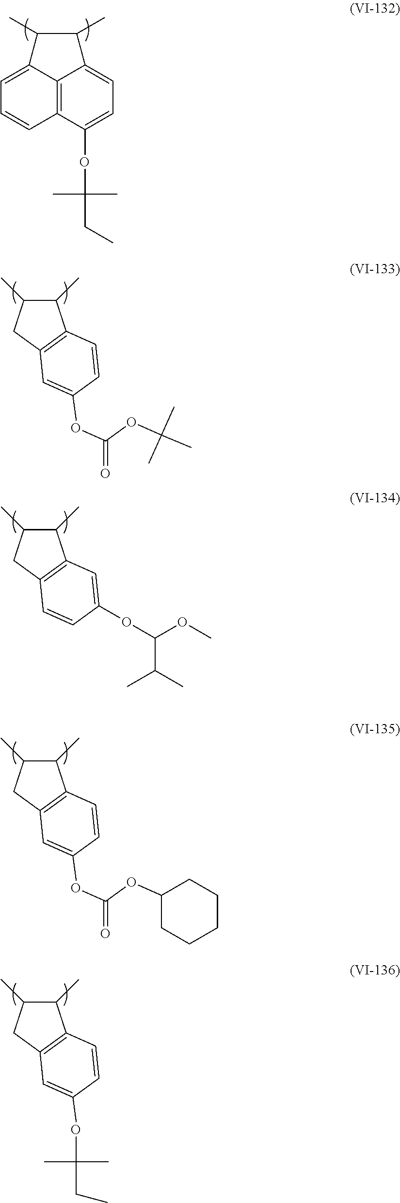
C1=C2C3=C(C=C1)C(OC(CC)(C)C)=CC=C3C(C)C2C.C1(C)C(C)CC2=C1C=CC(OC(OC(C)(C)C)=O)=C2.C1(C)C(C)CC2=C1C=C(OC(OC)C(C)C)C=C2.C1(C)C(C)CC2=C1C=CC(OC(OC1CCCCC1)=O)=C2.C1(C)C(C)CC2=C1C=CC(OC(CC)(C)C)=C2
